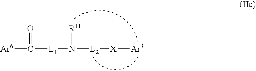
[Ar6]C(=O)[L1]N([R11])[L2][X][Ar3]
